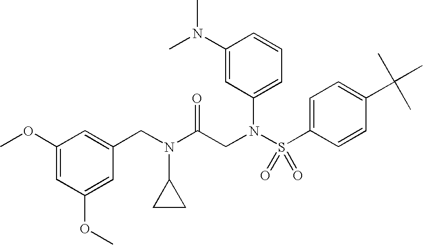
C1(N(C)C)=CC(N(S(C2=CC=C(C(C)(C)C)C=C2)(=O)=O)CC(N(CC2=CC(OC)=CC(OC)=C2)C2CC2)=O)=CC=C1
